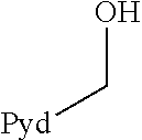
OC[Pyd]
